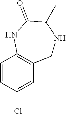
C1=CC(Cl)=CC2=C1NC(=O)C(C)NC2
